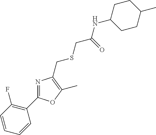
C1=CC=CC(C2=NC(CSCC(NC3CCC(C)CC3)=O)=C(C)O2)=C1F
